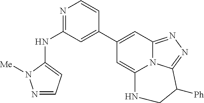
N1=CC=C(NC2=NC=CC(C3=CC4=NN=C5N4C(=C3)NCC5[Ph])=C2)N1[Me]
